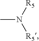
CN([R5])[R5]
